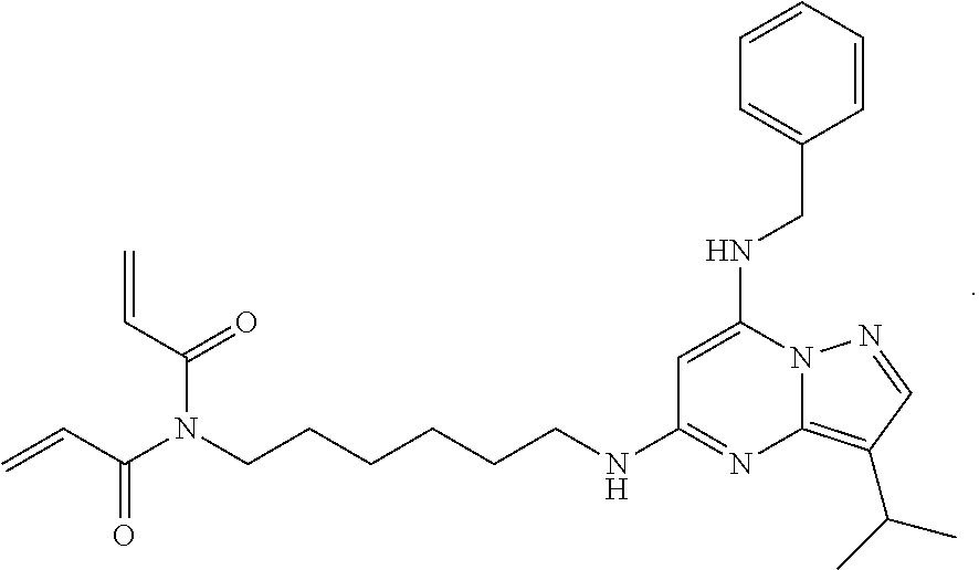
C1=C(NCC2=CC=CC=C2)N2C(=C(C(C)C)C=N2)N=C1NCCCCCCN(C(C=C)=O)C(=O)C=C
